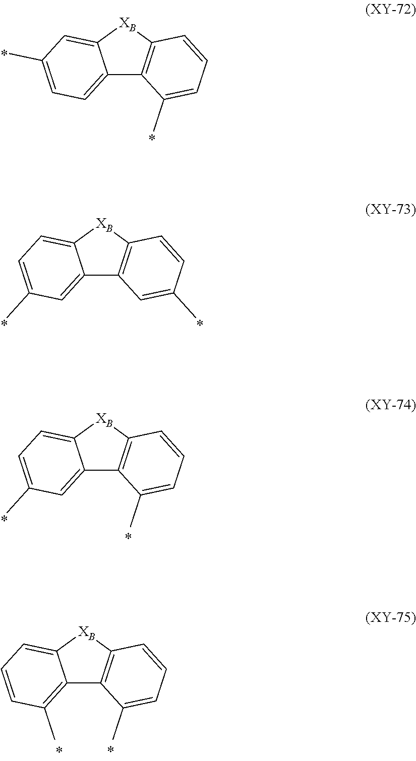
C12=CC=C(C)C=C1[XB]C1=C2C(C)=CC=C1.C12=CC(C)=CC=C1[XB]C1=C2C=C(C)C=C1.C12=CC(C)=CC=C1[XB]C1=C2C(C)=CC=C1.C12=C(C)C=CC=C1[XB]C1=C2C(C)=CC=C1
